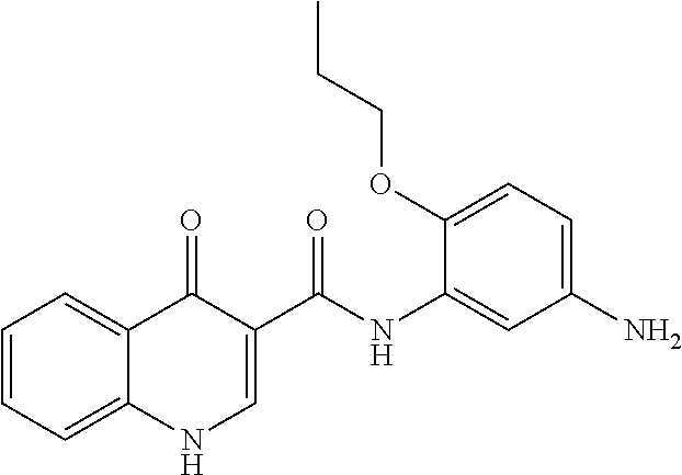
C1=CC=C2C(=C1)C(=O)C(C(NC1=CC(N)=CC=C1OCCC)=O)=CN2
